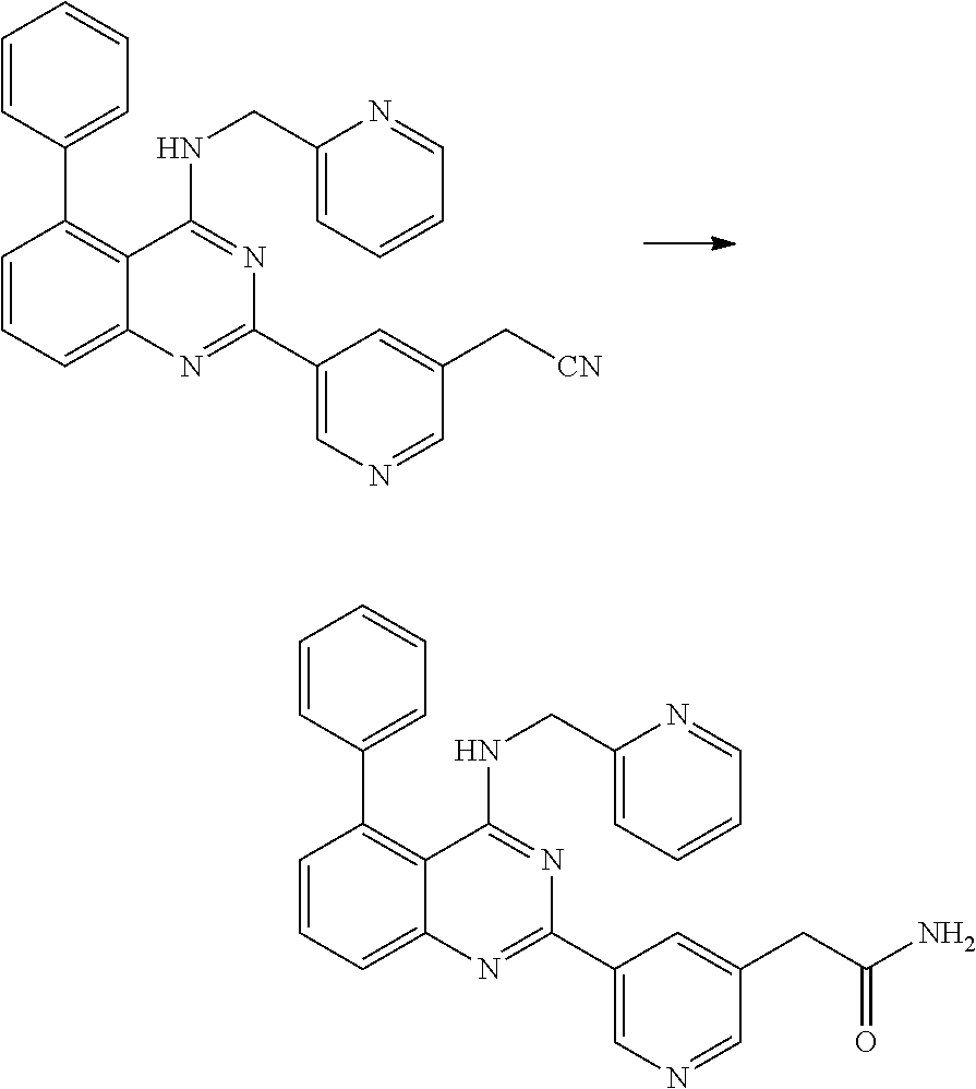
C1=CC=C2C(=C1C1=CC=CC=C1)C(NCC1=CC=CC=N1)=NC(C1=CN=CC(C[CN])=C1)=N2.C1=CC=C2C(=C1C1=CC=CC=C1)C(NCC1=CC=CC=N1)=NC(C1=CN=CC(CC(N)=O)=C1)=N2
